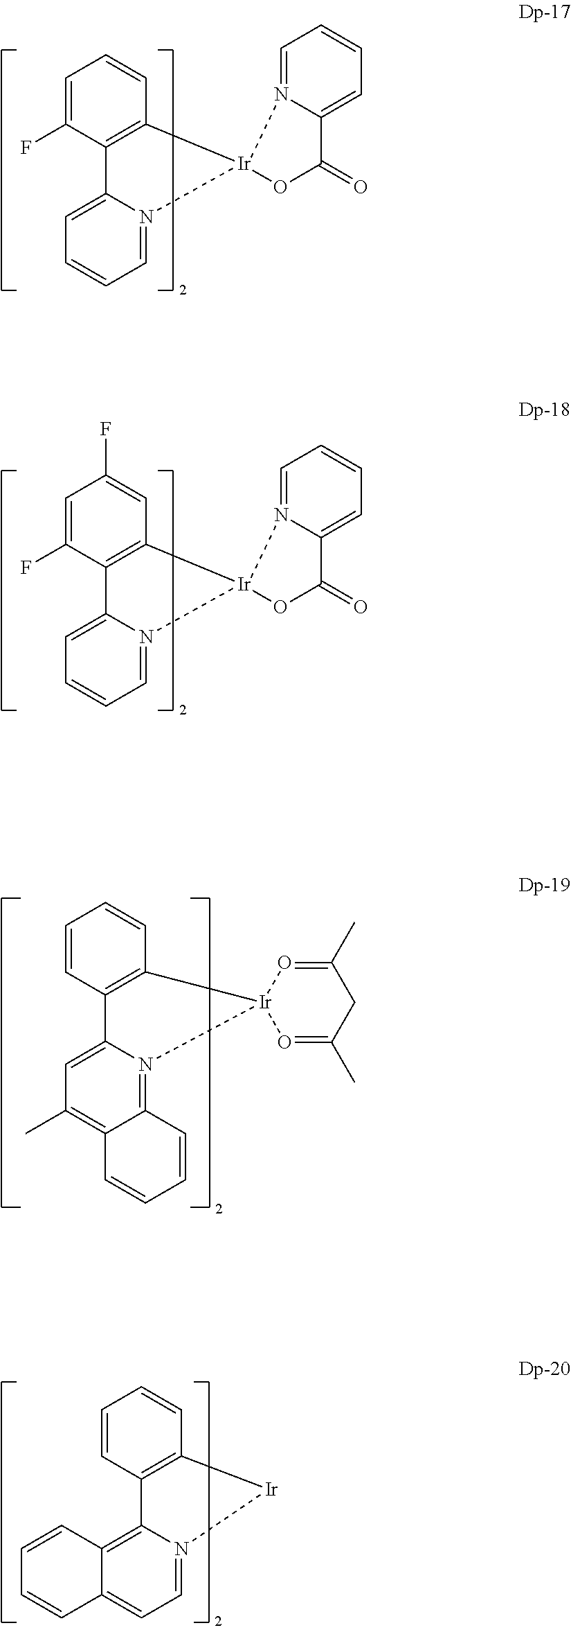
C1=CC2=C(C=C1)[Ir]N1=CC=C3C(=C21)C=CC=C3.C1=CC2=C(C=C1)[Ir]1(N3=C4C(=C(C)C=C23)C=CC=C4)O=C(C)CC(C)=O1.C1=C(F)C2=C(C=C1)[Ir]1(N3=CC=CC=C23)N2=CC=CC=C2C(=O)O1.C1=C(F)C2=C(C=C1F)[Ir]1(N3=CC=CC=C23)N2=CC=CC=C2C(=O)O1
